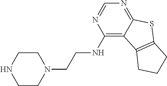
C1CNCCN1CCNC1=C2C(=NC=N1)SC1=C2CCC1
